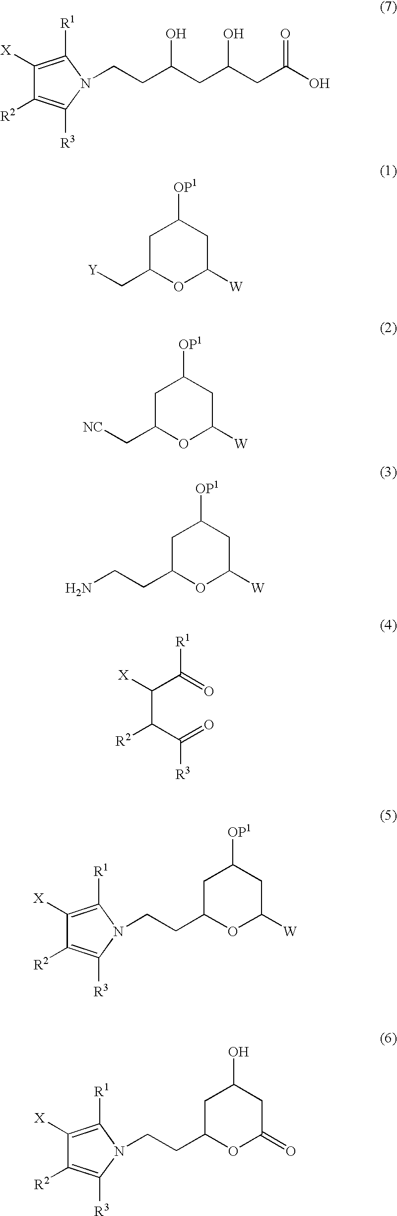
C1([X])=C([R1])N(CCC(CC(CC(O)=O)O)O)C([R3])=C1[R2].C1C(C[Y])OC([W])CC1[OP1].C1C(C[NC])OC([W])CC1[OP1].C1C(CCN)OC([W])CC1[OP1].C(C(C(=O)[R3])[R2])(C(=O)[R1])[X].C1([X])=C([R1])N(CCC2CC([OP1])CC([W])O2)C([R3])=C1[R2].C1([X])=C([R1])N(CCC2CC(O)CC(=O)O2)C([R3])=C1[R2]
